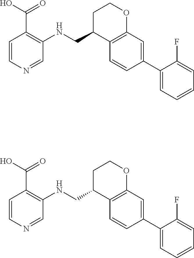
C1=C(F)C(C2=CC3=C(C=C2)C(CNC2=C(C(O)=O)C=CN=C2)CCO3)=CC=C1.C1=C(F)C(C2=CC3=C(C=C2)C(CNC2=C(C(O)=O)C=CN=C2)CCO3)=CC=C1
